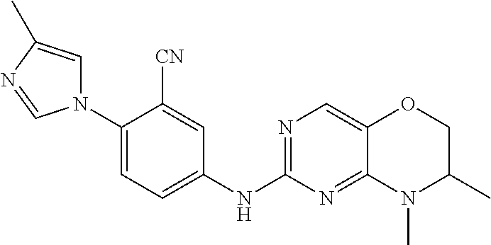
N1(C2=CC=C(NC3=NC=C4C(=N3)N(C)C(C)CO4)C=C2[CN])C=C(C)N=C1
